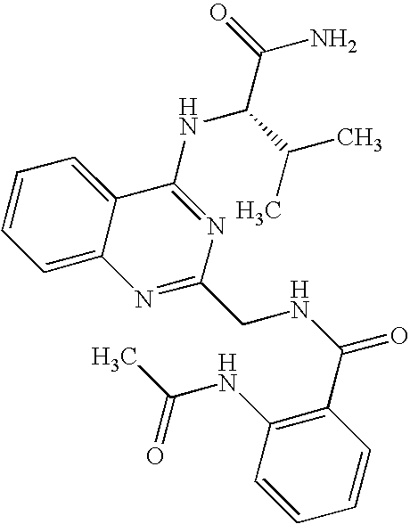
C1=C2C(=CC=C1)N=C(CNC(=O)C1=C(NC(C)=O)C=CC=C1)N=C2NC(C(C)C)C(=O)N
